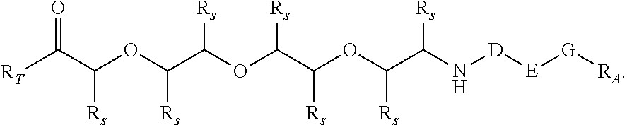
O=C(C(OC(C(OC(C(OC(C(N[D][E][G][RA])[Rs])[Rs])[Rs])[Rs])[Rs])[Rs])[Rs])[RT]
